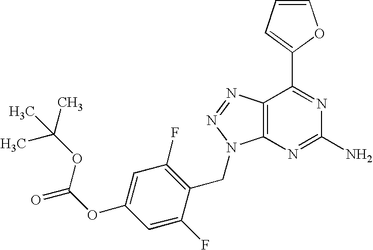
C1=CC=C(C2=NC(N)=NC3=C2N=NN3CC2=C(F)C=C(OC(OC(C)(C)C)=O)C=C2F)O1
